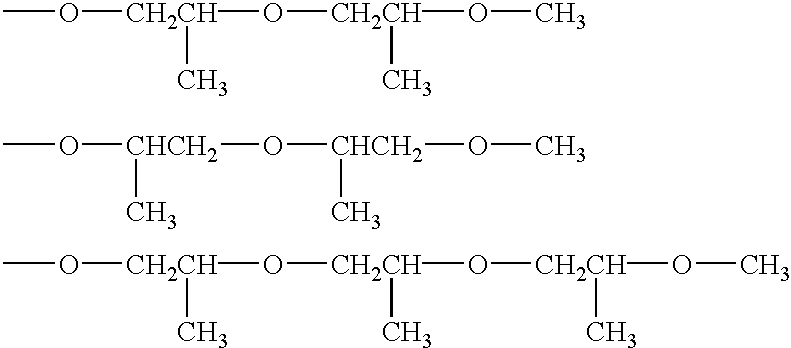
CO[CH2CH](O[CH2CH](OC)C)C.CO[CHCH2](O[CHCH2](OC)C)C.CO[CH2CH](O[CH2CH](O[CH2CH](C)OC)C)C
